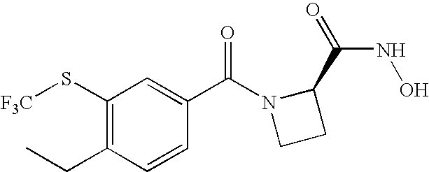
C1(S[F3C])=C(CC)C=CC(C(N2CCC2C(=O)NO)=O)=C1
